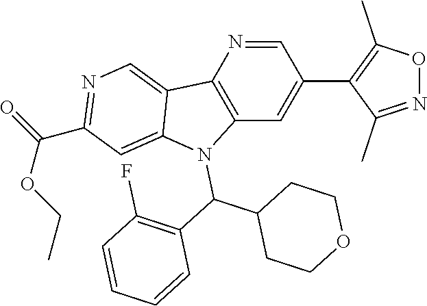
N1=C(C)C(C2=CC3=C(N=C2)C2=CN=C(C(OCC)=O)C=C2N3C(C2=C(F)C=CC=C2)C2CCOCC2)=C(C)O1
